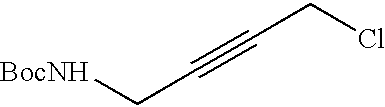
[BocNH]CC#CCCl
